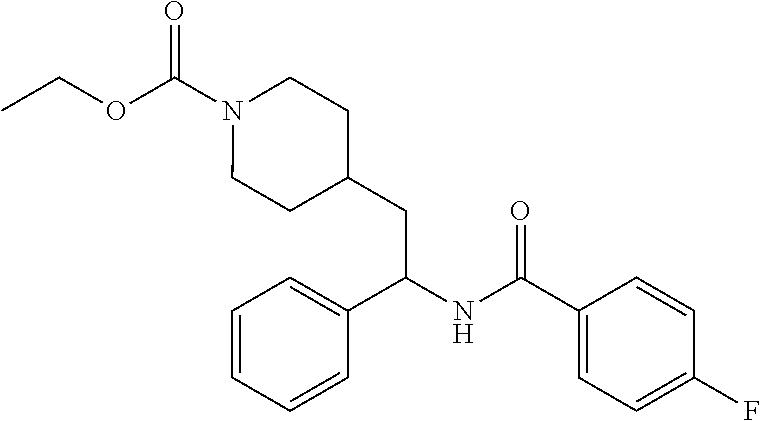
C(OC(N1CCC(CC(NC(C2=CC=C(F)C=C2)=O)C2=CC=CC=C2)CC1)=O)C
